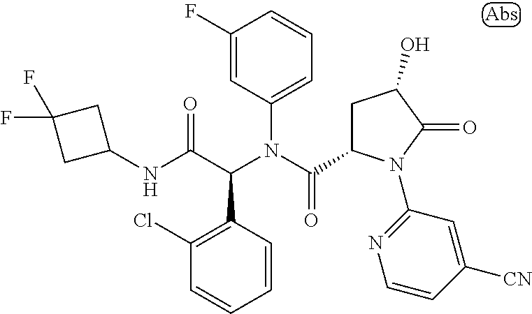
C1(F)=CC(N(C(C2CC(O)C(=O)N2C2=NC=CC([CN])=C2)=O)C(C(NC2CC(F)(F)C2)=O)C2=C(Cl)C=CC=C2)=CC=C1
